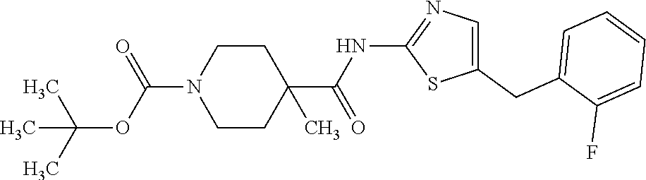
C1(CC2=CC=CC=C2F)=CN=C(NC(C2(C)CCN(C(=O)OC(C)(C)C)CC2)=O)S1
